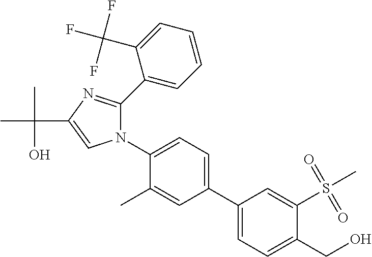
C1(C2=CC=C(N3C=C(C(C)(O)C)N=C3C3=CC=CC=C3C(F)(F)F)C(C)=C2)=CC=C(CO)C(S(=O)(=O)C)=C1
